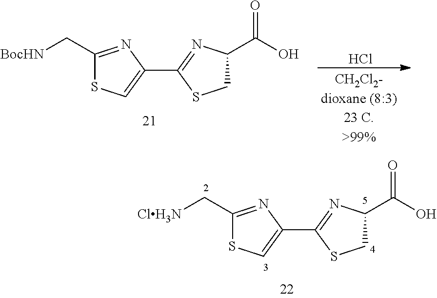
C1(C2=NC(C(O)=O)CS2)=CSC(C[ClH3N])=N1.C1(C2=NC(C(O)=O)CS2)=CSC(C[BocHN])=N1.Cl
